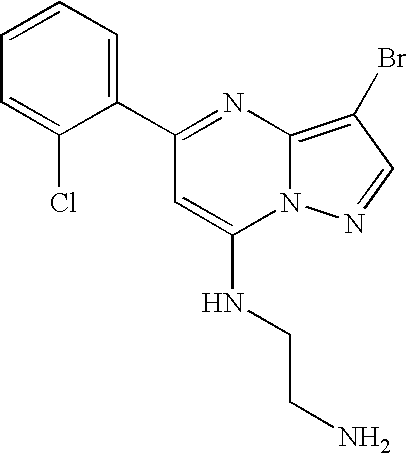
C12=C(Br)C=NN1C(NCCN)=CC(C1=CC=CC=C1Cl)=N2
